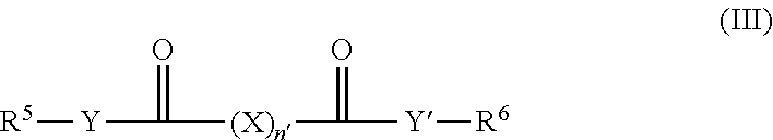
[R5][Y]C(=O)[(X)n]C(=O)[Y][R6]
